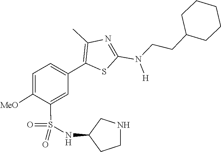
C(CN(C1=NC(C)=C(C2=CC=C([MeO])C(S(=O)(NC3CCNC3)=O)=C2)S1)[H])C1CCCCC1
